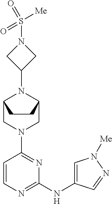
C1=CN=C(NC2=CN([Me])N=C2)N=C1N1CC2N(C3CN(S([Me])(=O)=O)C3)C(C1)CC2
